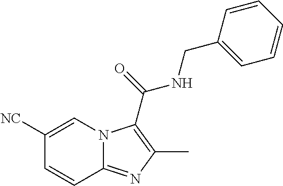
C1([NC])=CN2C(=NC(C)=C2C(=O)NCC2=CC=CC=C2)C=C1
